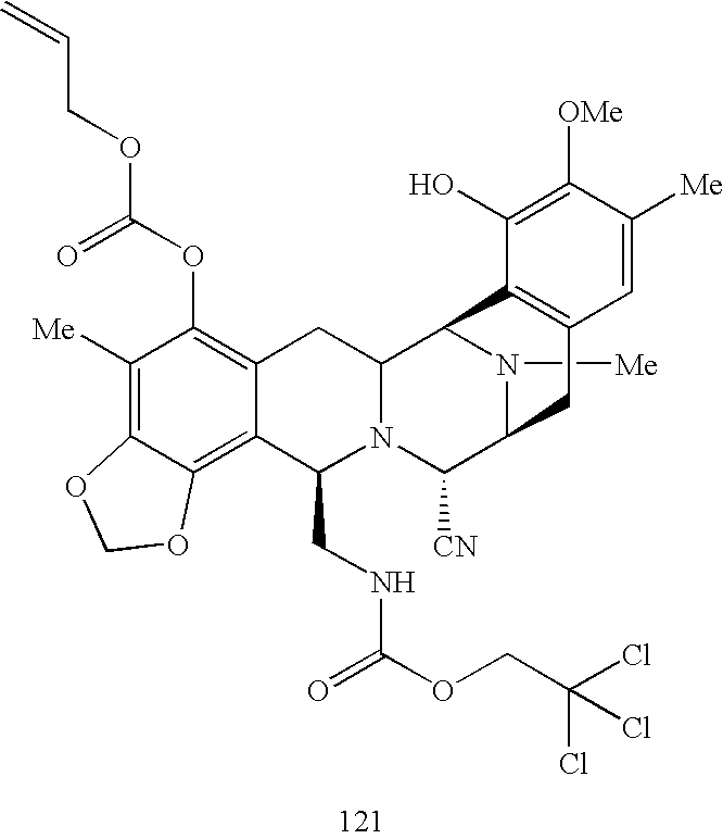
C1([Me])=C2C(=C3C(=C1OC(OCC=C)=O)CC1N(C3CNC(OCC(Cl)(Cl)Cl)=O)C([CN])C3N([Me])C1C1=C(C3)C=C([Me])C([OMe])=C1O)OCO2
